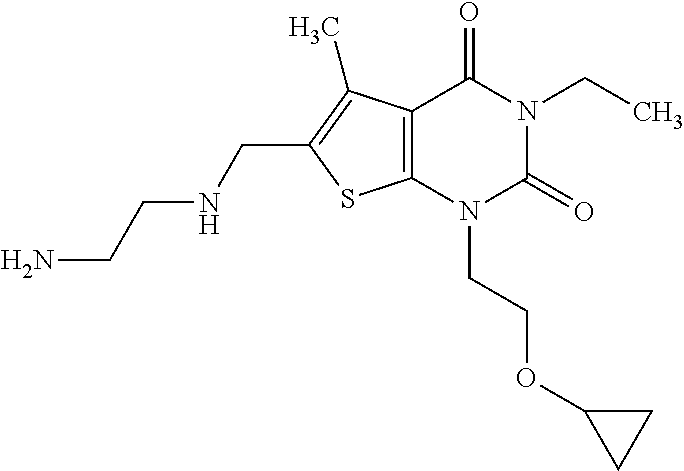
C12=C(N(CCOC3CC3)C(=O)N(CC)C1=O)SC(CNCCN)=C2C
